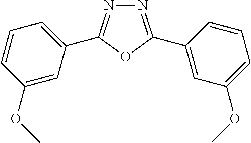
N1=C(C2=CC(OC)=CC=C2)OC(C2=CC=CC(OC)=C2)=N1
